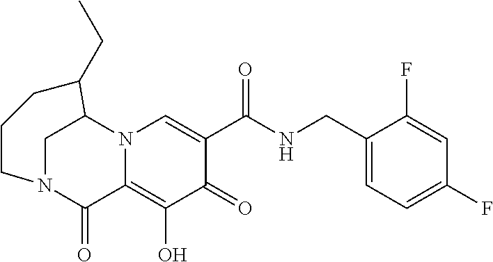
C1(O)=C2C(=O)N3CCCC(CC)C(N2C=C(C(=O)NCC2=CC=C(F)C=C2F)C1=O)C3
